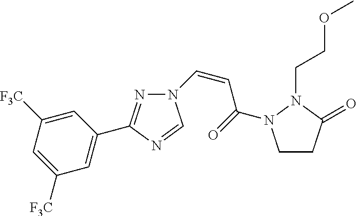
N1=C(C2=CC([F3C])=CC([F3C])=C2)N=CN1C=CC(=O)N1CCC(=O)N1CCOC
